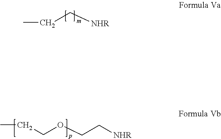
CCCOCC[NHR].C(C[NHR])C
